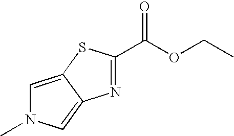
C1(C(OCC)=O)=NC2=CN(C)C=C2S1
